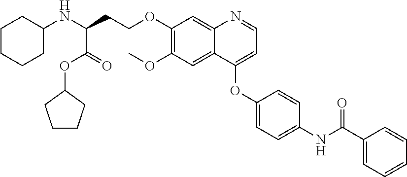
C1CCCC(NC(C(=O)OC2CCCC2)CCOC2=C(OC)C=C3C(=C2)N=CC=C3OC2=CC=C(NC(C3=CC=CC=C3)=O)C=C2)C1
